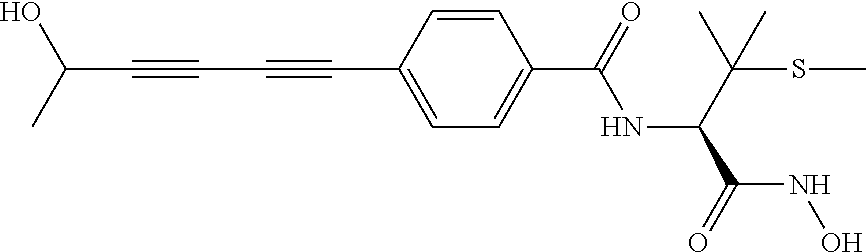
C(C#CC#CC1=CC=C(C(=O)NC(C(SC)(C)C)C(=O)NO)C=C1)(O)C
